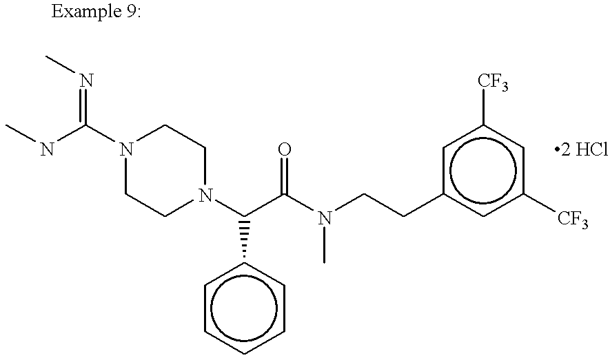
N1(C(NC)=NC)CCN(C(C(N(CCc2cc([CF3])cc([CF3])c2)C)=O)c2ccccc2)CC1
